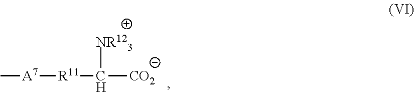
[A7]([R11]C([NR123])[CO2])C
